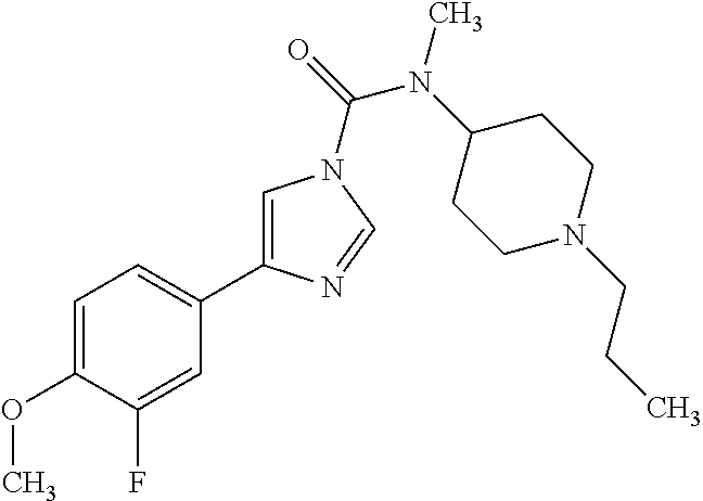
C1=C(OC)C(F)=CC(C2=CN(C(=O)N(C3CCN(CCC)CC3)C)C=N2)=C1
